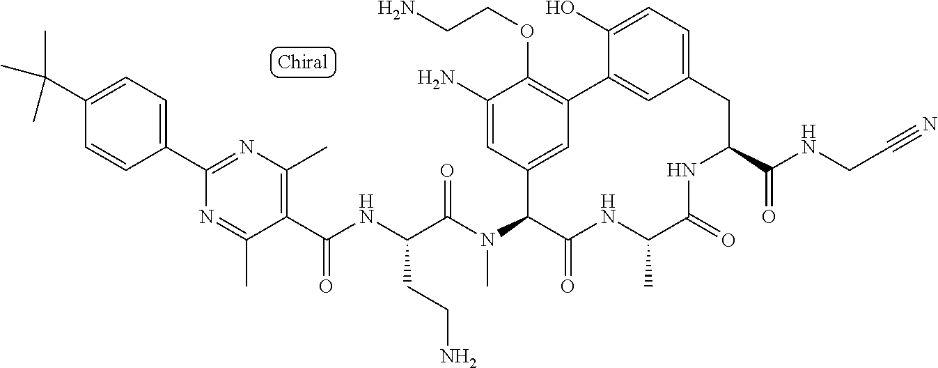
C(C(N(C1C(=O)NC(C)C(=O)NC(C(NCC#N)=O)CC2=CC=C(O)C(=C2)C2=C(OCCN)C(N)=CC1=C2)C)=O)(NC(C1=C(C)N=C(C2=CC=C(C(C)(C)C)C=C2)N=C1C)=O)CCN
